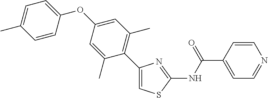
C1(C2=C(C)C=C(OC3=CC=C(C)C=C3)C=C2C)=CSC(NC(C2=CC=NC=C2)=O)=N1
